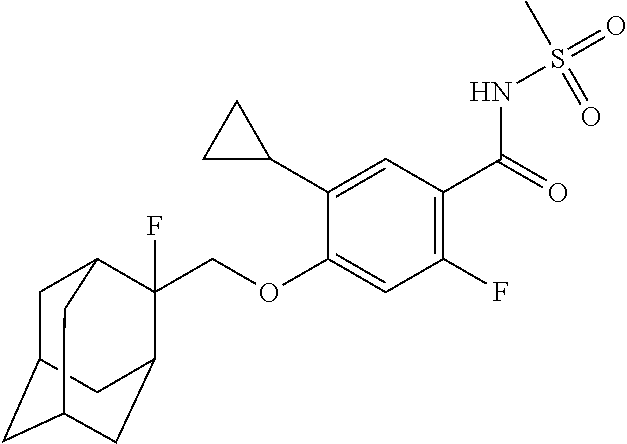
C1(C2CC2)=CC(C(=O)NS(=O)(=O)C)=C(F)C=C1OCC1(F)C2CC3CC(CC1C3)C2
